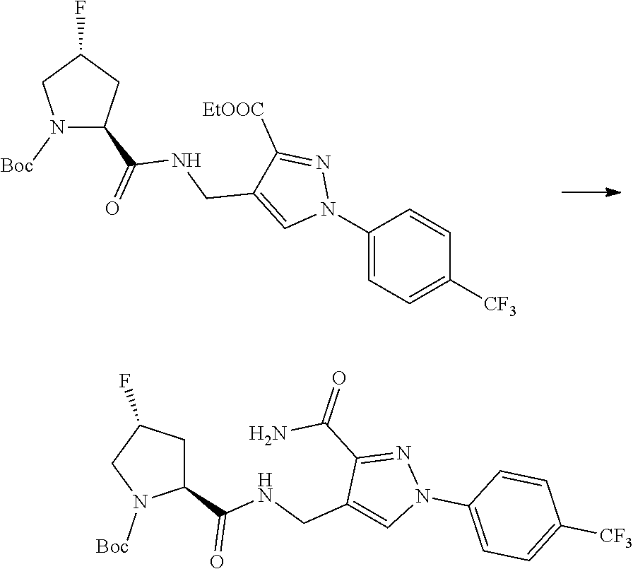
N1([Boc])C(C(=O)NCC2=CN(C3=CC=C([CF3])C=C3)N=C2[EtOOC])CC(F)C1.C1(C(NCC2=CN(C3=CC=C([CF3])C=C3)N=C2C(=O)N)=O)CC(F)CN1[Boc]
